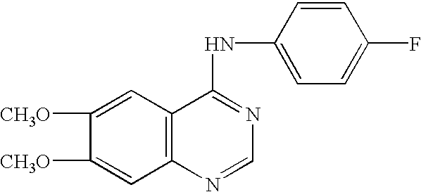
C1([CH3O])=CC2=C(C=C1[CH3O])C(NC1=CC=C(F)C=C1)=NC=N2
